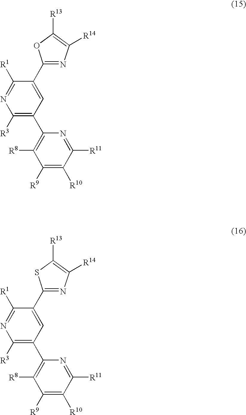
C1(C2=NC([R14])=C([R13])O2)=CC(C2=C([R8])C([R9])=C([R10])C([R11])=N2)=C([R3])N=C1[R1].C1(C2=NC([R14])=C([R13])S2)=CC(C2=C([R8])C([R9])=C([R10])C([R11])=N2)=C([R3])N=C1[R1]
